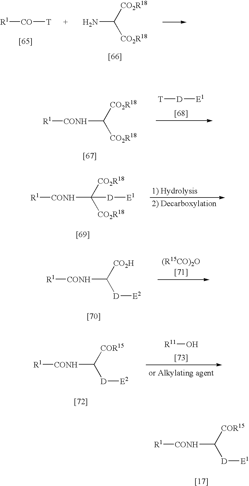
[R1][CO][T].NC([CO2R18])[CO2R18].[CONH](C([CO2R18])[CO2R18])[R1].[T][D][E1].C([CO2R18])([CO2R18])([D][E1])[CONH][R1].[CONH](C([D][E2])[CO2H])[R1].[CONH](C([D][E2])[COR15])[R1].[R11]O.[CONH](C([D][E1])[COR15])[R1]
